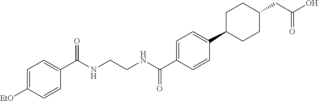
C(NCCNC(C1=CC=C(C2CCC(CC(O)=O)CC2)C=C1)=O)(=O)C1=CC=C([EtO])C=C1
